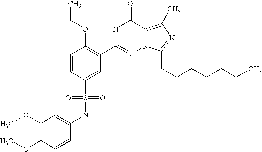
C1=CC(S(NC2=CC(OC)=C(OC)C=C2)(=O)=O)=CC(C2=NN3C(=C(C)N=C3CCCCCCC)C(=O)N2)=C1OCC
